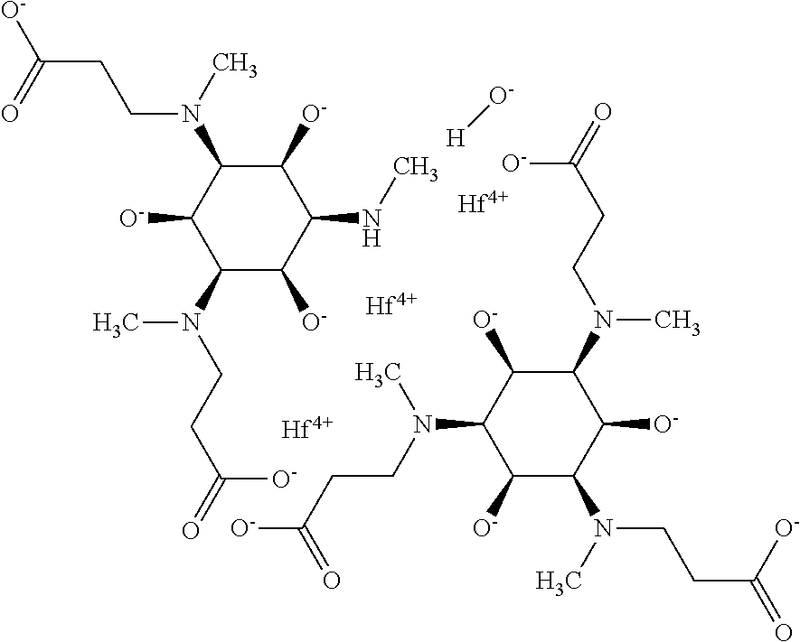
C1(N(CCC(=O)[O-])C)C([O-])C(NC)C([O-])C(N(C)CCC([O-])=O)C1[O-].C1([O-])C(N(C)CCC(=O)[O-])C([O-])C(N(CCC(=O)[O-])C)C([O-])C1N(C)CCC([O-])=O.[H][O-].[Hf].[Hf].[Hf]
